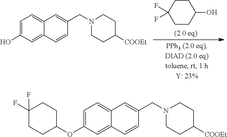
C1CC(F)(F)CCC1O.C1=C(O)C=C2C(=C1)C=C(CN1CCC([COOEt])CC1)C=C2.C1=C(OC2CCC(F)(F)CC2)C=C2C(=C1)C=C(CN1CCC([COOEt])CC1)C=C2
